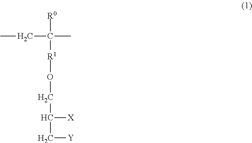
C(C(C)([R0])[R1]OCC([X])C[Y])C
